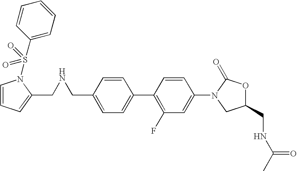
C1=C(CNCC2=CC=CN2S(C2=CC=CC=C2)(=O)=O)C=CC(C2=C(F)C=C(N3CC(CNC(C)=O)OC3=O)C=C2)=C1
